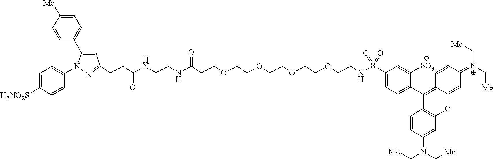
C1=C(S(NCCOCCOCCOCCOCCC(NCCNC(CCC2=NN(C3=CC=C([H2NO2S])C=C3)C(C3=CC=C([Me])C=C3)=C2)=O)=O)(=O)=O)C=C([SO3])C(C2=C3C(=CC(=[N+](C[Me])C[Me])C=C3)OC3=C2C=CC(N(C[Me])C[Me])=C3)=C1
